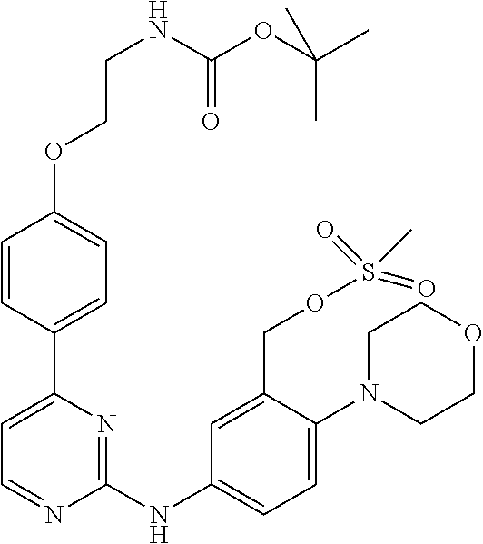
C1=CC(C2=CC=NC(NC3=CC=C(N4CCOCC4)C(COS(=O)(C)=O)=C3)=N2)=CC=C1OCCNC(OC(C)(C)C)=O
